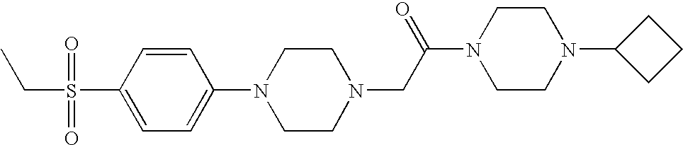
S(C1=CC=C(N2CCN(CC(N3CCN(C4CCC4)CC3)=O)CC2)C=C1)(CC)(=O)=O
